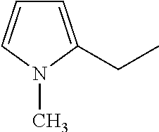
C1=C(CC)N(C)C=C1
